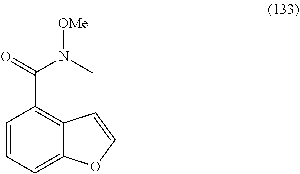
C1=CC=C2C(=C1C(=O)N(C)[OMe])C=CO2
